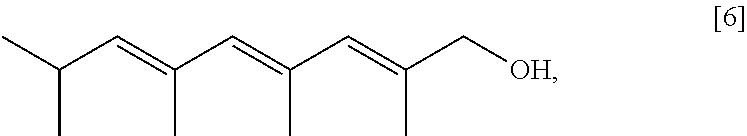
CC(C=C(C=C(C=C(C)C[OH])C)C)C
